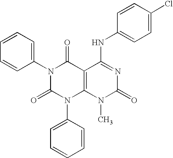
N1(C2=CC=CC=C2)C(=O)N(C2=CC=CC=C2)C2=C(C1=O)C(NC1=CC=C(Cl)C=C1)=NC(=O)N2C
